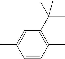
C1(C)=CC(C(C)(C)C)=C(C)C=C1
